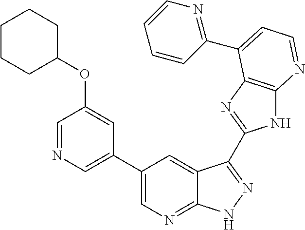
C1(C2=CN=C3C(=C2)C(C2=NC4=C(N2)N=CC=C4C2=NC=CC=C2)=NN3)=CN=CC(OC2CCCCC2)=C1
